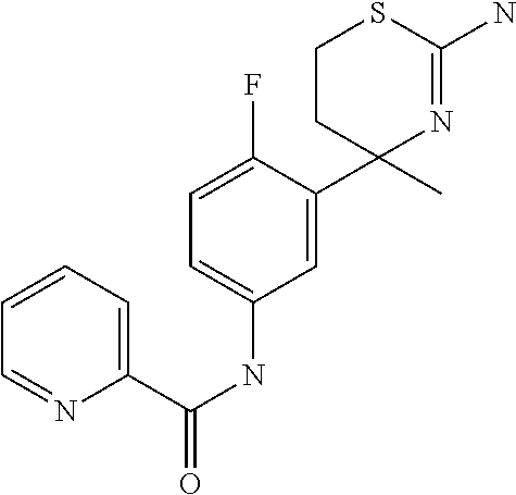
C1=C(C2(C)N=C(N)SCC2)C(F)=CC=C1NC(=O)C1=CC=CC=N1
